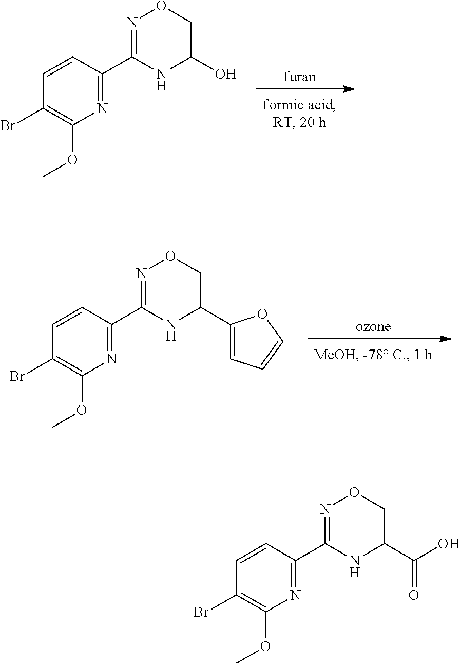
[furan].C1(Br)=C(OC)N=C(C2=NOCC(O)N2)C=C1.[ozone].C1(Br)=C(OC)N=C(C2=NOCC(C3=CC=CO3)N2)C=C1.C1(Br)=C(OC)N=C(C2=NOCC(C(=O)O)N2)C=C1
